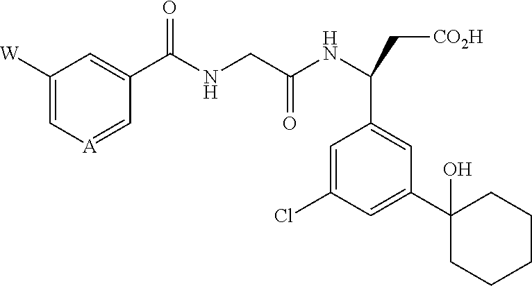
C1([W])=C[A]=CC(C(NCC(NC(C[CO2H])C2=CC(C3(O)CCCCC3)=CC(Cl)=C2)=O)=O)=C1
